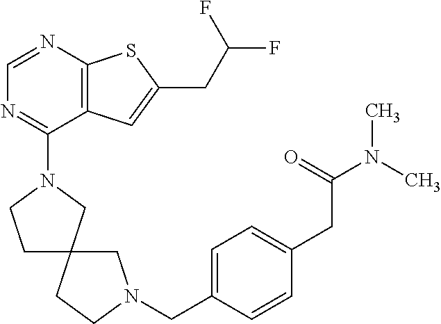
C1=NC2=C(C(N3CCC4(C3)CCN(CC3=CC=C(CC(N(C)C)=O)C=C3)C4)=N1)C=C(CC(F)F)S2
